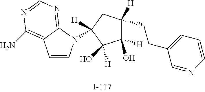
C1([H])(O)C([H])(CCC2=CC=CN=C2)CC([H])(N2C=CC3=C(N)N=CN=C23)C1([H])O
